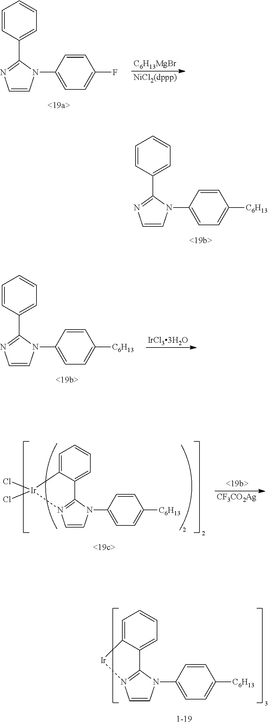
C1=CN(C2=CC=C(F)C=C2)C(C2=CC=CC=C2)=N1.[C6H13MgBr].[NiCl2(dppp)].C1=CN(C2=CC=C([C6H13])C=C2)C(C2=CC=CC=C2)=N1.C1=CN(C2=CC=C([C6H13])C=C2)C(C2=CC=CC=C2)=N1.[IrCl33H2O].C1=CN(C2=CC=C([C6H13])C=C2)C2=N1[Ir](Cl)(Cl)C1=CC=CC=C21.[CF3CO2Ag].C1=CN(C2=CC=C([C6H13])C=C2)C2=N1[Ir]C1=CC=CC=C21
